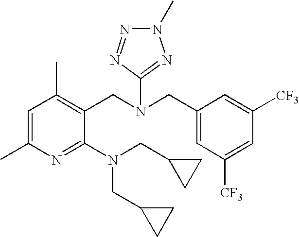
C1(CN(CC2=CC([CF3])=CC([CF3])=C2)C2=NN(C)N=N2)=C(C)C=C(C)N=C1N(CC1CC1)CC1CC1
